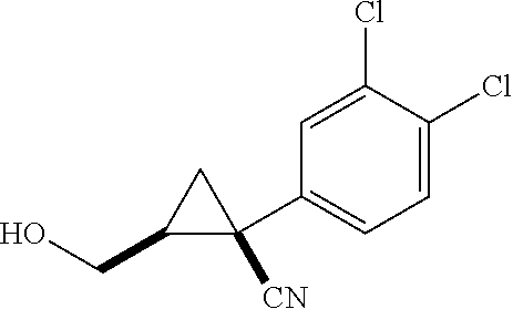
C1(Cl)=CC(C2([CN])C(CO)C2)=CC=C1Cl
